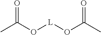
CC(O[L]OC(C)=O)=O
